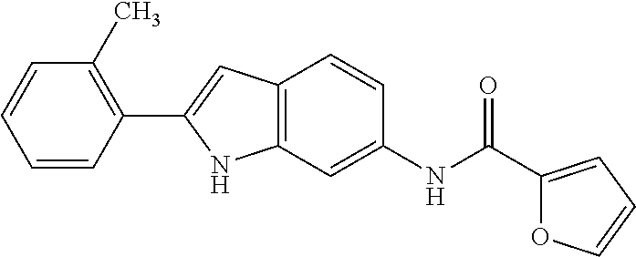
C1(C2=CC3=C(N2)C=C(NC(=O)C2=CC=CO2)C=C3)=C(C)C=CC=C1
